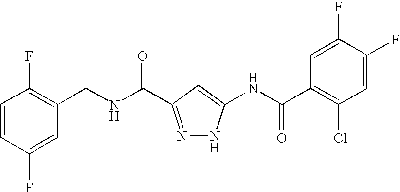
C(NC(=O)C1=NNC(NC(C2=C(Cl)C=C(F)C(F)=C2)=O)=C1)C1=C(F)C=CC(F)=C1
